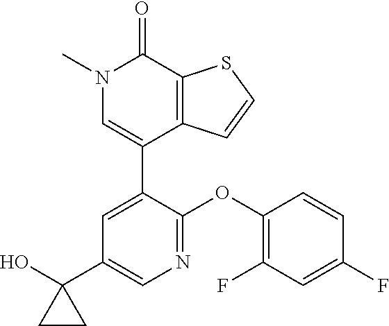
S1C=CC2=C1C(=O)N(C)C=C2C1=CC(C2(O)CC2)=CN=C1OC1=C(F)C=C(F)C=C1
